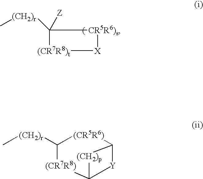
C1([(CH2)r]C)([Z])[(CR7R8)t][X][CR5R6)s]1.C[(CH2)r]C1[(CR7R8)]C2[Y]C([(CR5R6)]1)[(CH2)p]2
